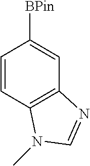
C1=CC2=C(C=C1[BPin])N=CN2C
